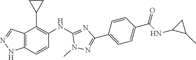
C12=C(C=CC(NC3=NC(C4=CC=C(C(=O)NC5C(C)C5)C=C4)=NN3C)=C1C1CC1)NN=C2
